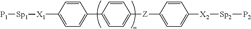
C1([X1][Sp1][P1])=CC=C(C2=CC=C([Z]C3=CC=C([X2][Sp2][P2])C=C3)C=C2)C=C1
